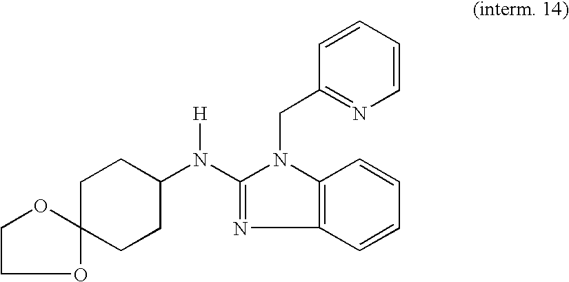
C1C2(CCC(N(C3=NC4=C(N3CC3=NC=CC=C3)C=CC=C4)[H])C1)OCCO2
